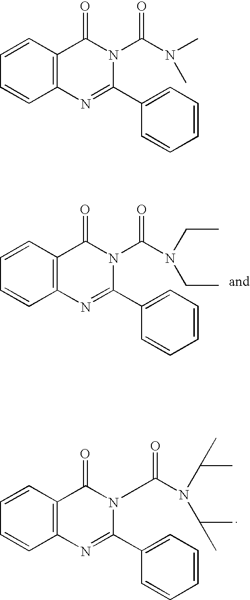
C12=C(C=CC=C1)C(=O)N(C(=O)N(C)C)C(C1=CC=CC=C1)=N2.C12=C(C=CC=C1)C(=O)N(C(=O)N(CC)CC)C(C1=CC=CC=C1)=N2.C12=C(C=CC=C1)C(=O)N(C(=O)N(C(C)C)C(C)C)C(C1=CC=CC=C1)=N2
